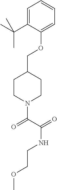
O(C1=CC=CC=C1C(C)(C)C)CC1CCN(C(C(=O)NCCOC)=O)CC1
